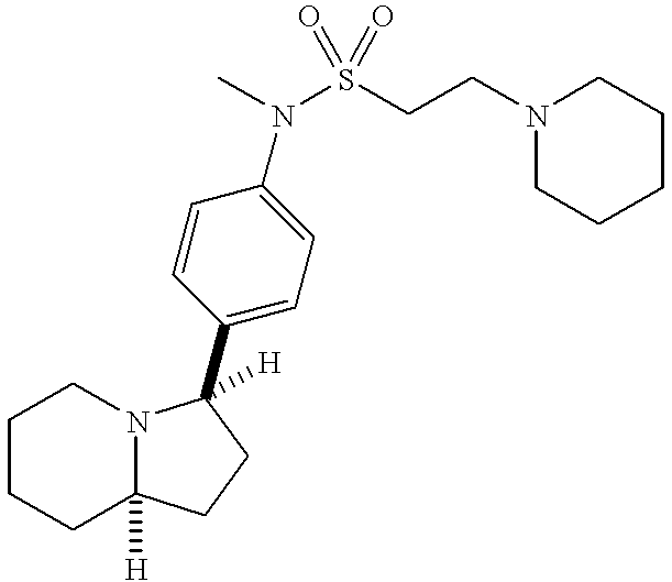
C1=CC(C2([H])N3C([H])(CCCC3)CC2)=CC=C1N(S(CCN1CCCCC1)(=O)=O)C
